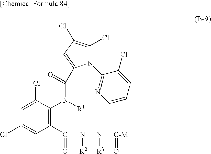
C1=C(Cl)C(N([R1])C(=O)C2=CC(Cl)=C(Cl)N2C2=NC=CC=C2Cl)=C(C(N(N([C-M]=O)[R3])[R2])=O)C=C1Cl
